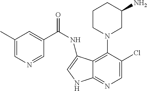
C1=C(Cl)C(N2CC(N)CCC2)=C2C(=N1)NC=C2NC(=O)C1=CC(C)=CN=C1
